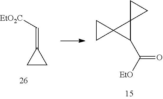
C1CC1=C[EtO2C].C(=O)([EtO])C1C2(C13CC3)CC2
